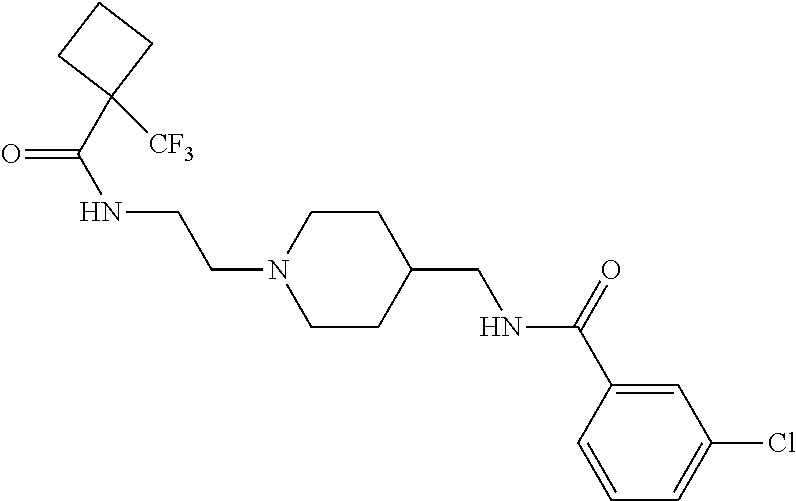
C(N1CCC(CNC(C2=CC(Cl)=CC=C2)=O)CC1)CNC(=O)C1([CF3])CCC1
